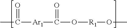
CC(=O)[Ar1]C(O[R1]OC)=O
